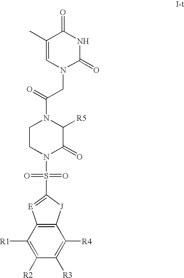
N1(CC(N2CCN(S(C3=[E]C4=C([J]3)C([R4])=C([R3])C([R2])=C4[R1])(=O)=O)C(=O)C2[R5])=O)C(=O)NC(=O)C(C)=C1
